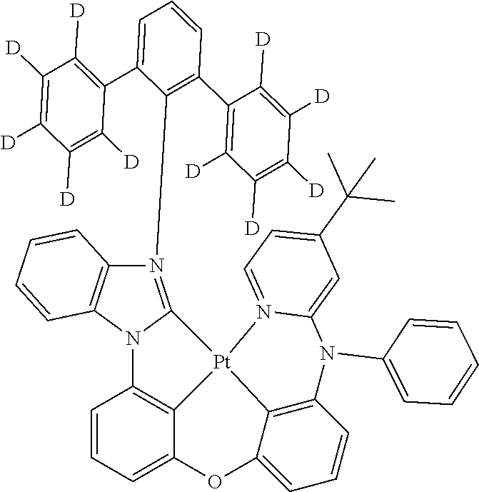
C1=CC=C2C3=C1N1C(=N(C4=C(C5=C([D])C([D])=C([D])C([D])=C5[D])C=CC=C4C4=C([D])C([D])=C([D])C([D])=C4[D])C4=C1C=CC=C4)[Pt]31C3=C(C=CC=C3O2)N(C2=CC=CC=C2)C2=CC(C(C)(C)C)=CC=N12
